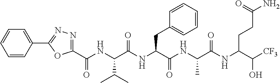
C1(C(NC(C(NC(C(NC(C(NC(C([CF3])O)CCC(N)=O)=O)C)=O)CC2=CC=CC=C2)=O)C(C)C)=O)=NN=C(C2=CC=CC=C2)O1
